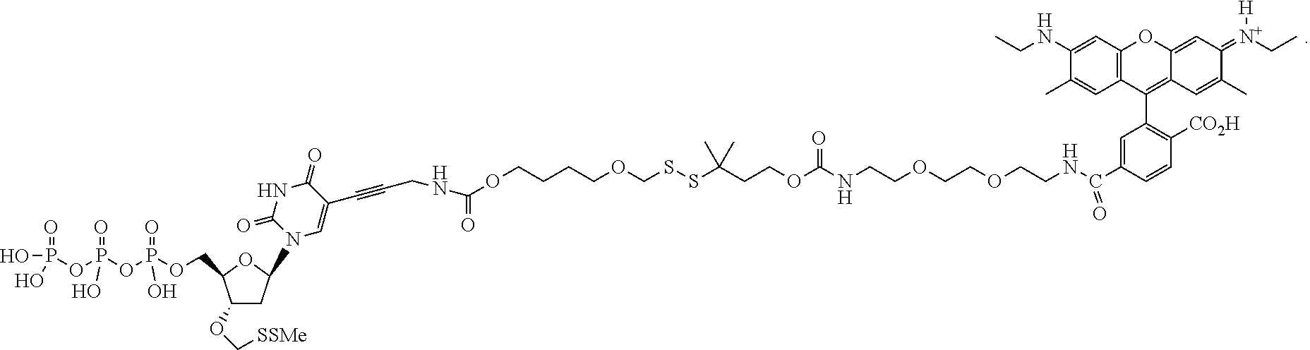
C1(OC[SSMe])CC(N2C=C(C#CCNC(OCCCCOCSSC(CCOC(NCCOCCOCCNC(=O)C3=CC(C4=C5C(=CC(=[N+](CC)[H])C(C)=C5)OC5=C4C=C(C)C(NCC)=C5)=C([CO2H])C=C3)=O)(C)C)=O)C(=O)NC2=O)OC1COP(OP(OP(O)(=O)O)(=O)O)(=O)O
